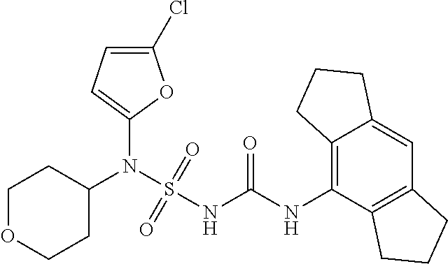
C1(N(S(NC(NC2=C3C(=CC4=C2CCC4)CCC3)=O)(=O)=O)C2CCOCC2)=CC=C(Cl)O1
